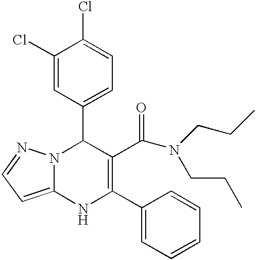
C1(Cl)=CC(C2N3C(=CC=N3)NC(C3=CC=CC=C3)=C2C(N(CCC)CCC)=O)=CC=C1Cl
